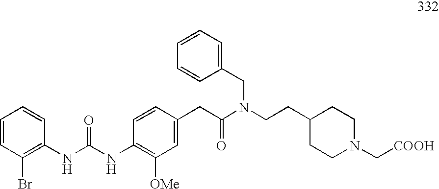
C(C1CCN(C[COOH])CC1)CN(C(CC1=CC([OMe])=C(NC(=O)NC2=C(Br)C=CC=C2)C=C1)=O)CC1=CC=CC=C1
